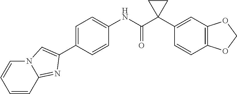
C1=CC(C2=CN3C(=N2)C=CC=C3)=CC=C1NC(C1(C2=CC3=C(C=C2)OCO3)CC1)=O
